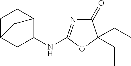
C1(=O)N=C(NC2C3CCC(C2)C3)OC1(CC)CC
